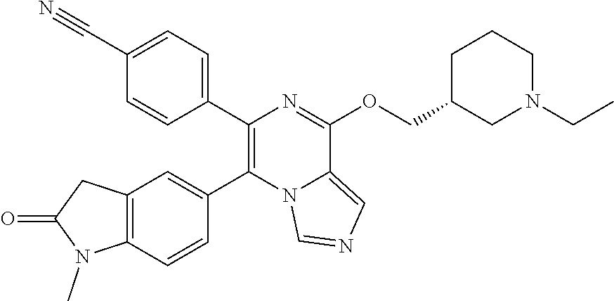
C1(C#N)=CC=C(C2=C(C3=CC4=C(C=C3)N(C)C(=O)C4)N3C(=CN=C3)C(OCC3CN(CC)CCC3)=N2)C=C1
